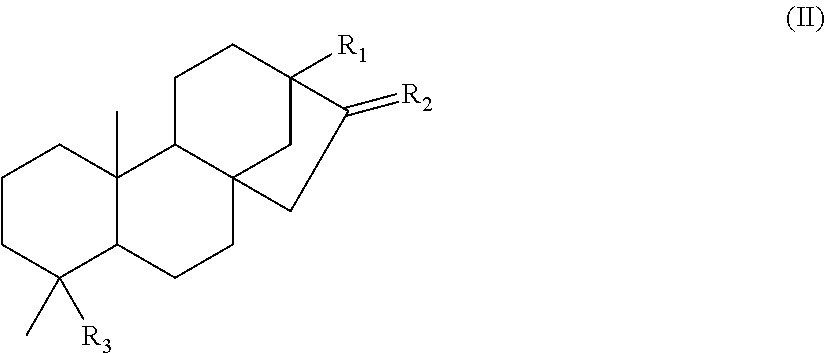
C1CC(C)([R3])C2C(C)(C1)C1C3(CC2)CC([R1])(CC1)C(=[R2])C3
